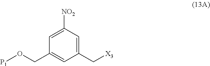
C1(CO[P1])=CC(C[X3])=CC([NO2])=C1
